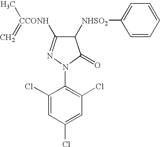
C1([NHSO2]C2=CC=CC=C2)C([CCONH](C)=C)=NN(C2=C(Cl)C=C(Cl)C=C2Cl)C1=O
